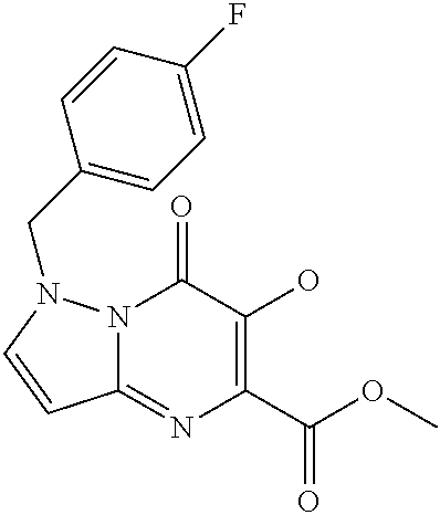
N12C(=NC(C(OC)=O)=C(O)C1=O)C=CN2CC1=CC=C(F)C=C1
